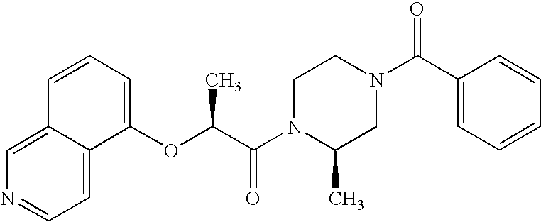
N1(C(C(OC2=CC=CC3=CN=CC=C23)C)=O)CCN(C(C2=CC=CC=C2)=O)CC1C
